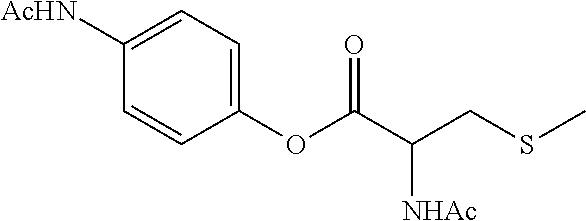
C1(OC(C(CSC)[NHAc])=O)=CC=C([AcHN])C=C1
